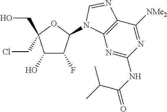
C1(O)C(F)C(N2C3=C(C([NMe2])=NC(NC(=O)C(C)C)=N3)N=C2)OC1(CO)CCl
